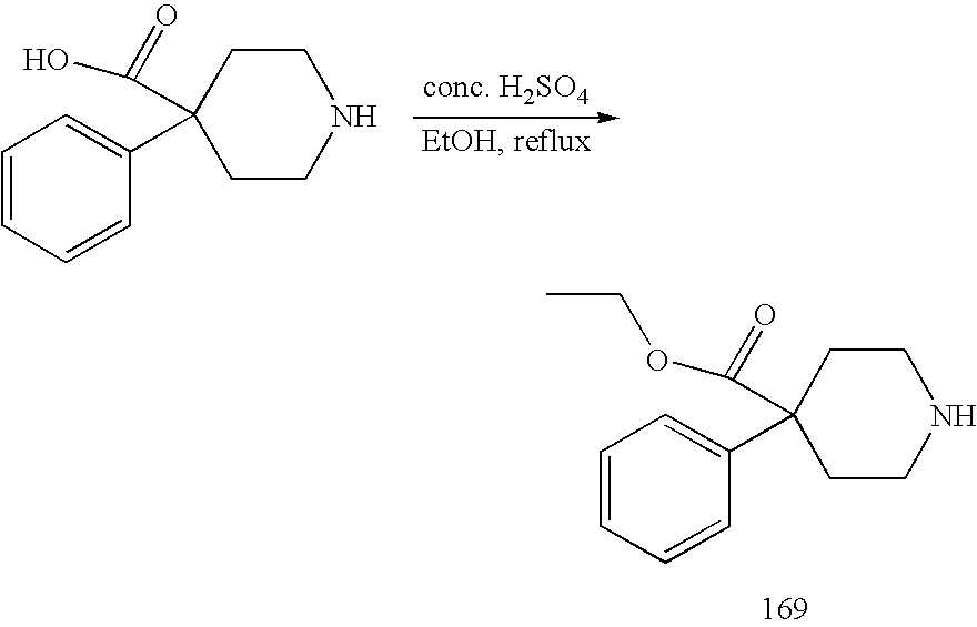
C1CC(C2=CC=CC=C2)(C(=O)O)CCN1.C1CC(C2=CC=CC=C2)(C(=O)OCC)CCN1
